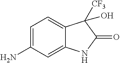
C1=C(N)C=C2C(=C1)C([CF3])(O)C(=O)N2
